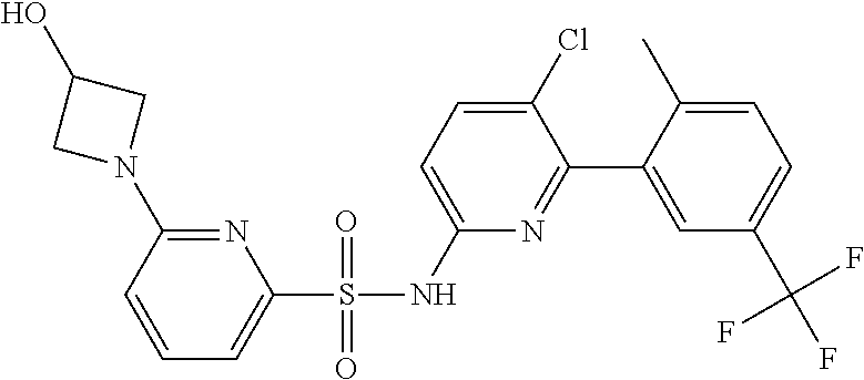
N1=C(N2CC(O)C2)C=CC=C1S(=O)(=O)NC1=CC=C(Cl)C(C2=CC(C(F)(F)F)=CC=C2C)=N1
